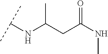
C(CC(NC)=O)(NC(C)C)C
